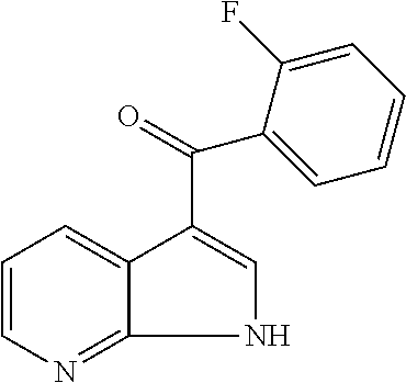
C1=CN=C2NC=C(C(=O)C3=CC=CC=C3F)C2=C1
